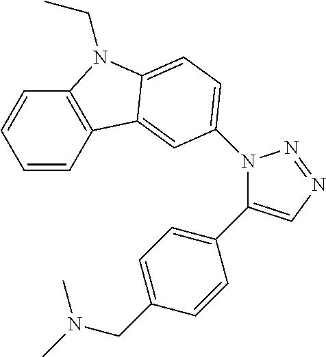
C1=CC2=C(C=C1)N(CC)C1=CC=C(N3C(C4=CC=C(CN(C)C)C=C4)=CN=N3)C=C21
